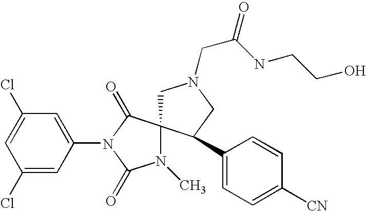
C1(Cl)=CC(N2C(=O)N(C)C3(C2=O)CN(CC(=O)NCCO)CC3C2=CC=C([CN])C=C2)=CC(Cl)=C1
